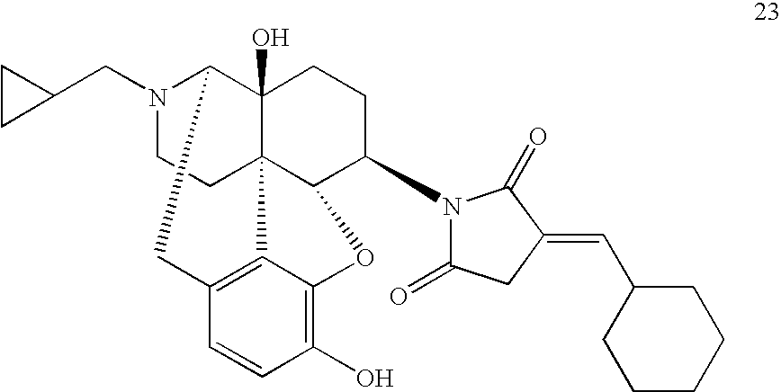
N1(CC2CC2)CCC23C4(O)C1CC1=C2C(=C(O)C=C1)OC3C(N1C(=O)CC(=CC2CCCCC2)C1=O)CC4
